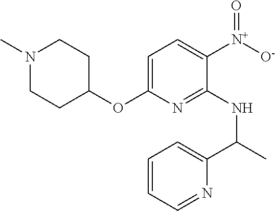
C1=C(OC2CCN(C)CC2)N=C(NC(C2=CC=CC=N2)C)C([N+]([O-])=O)=C1
